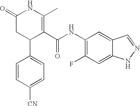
C1=CC([CN])=CC=C1C1C(C(NC2=C(F)C=C3C(=C2)C=NN3)=O)=C(C)NC(=O)C1
